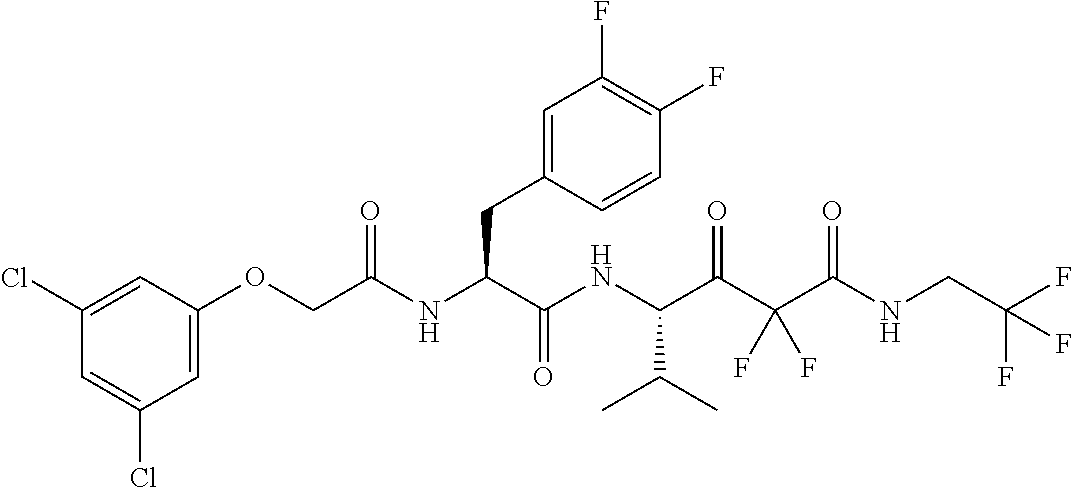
C1=C(Cl)C=C(Cl)C=C1OCC(NC(C(NC(C(C(C(NCC(F)(F)F)=O)(F)F)=O)C(C)C)=O)CC1=CC(F)=C(F)C=C1)=O
